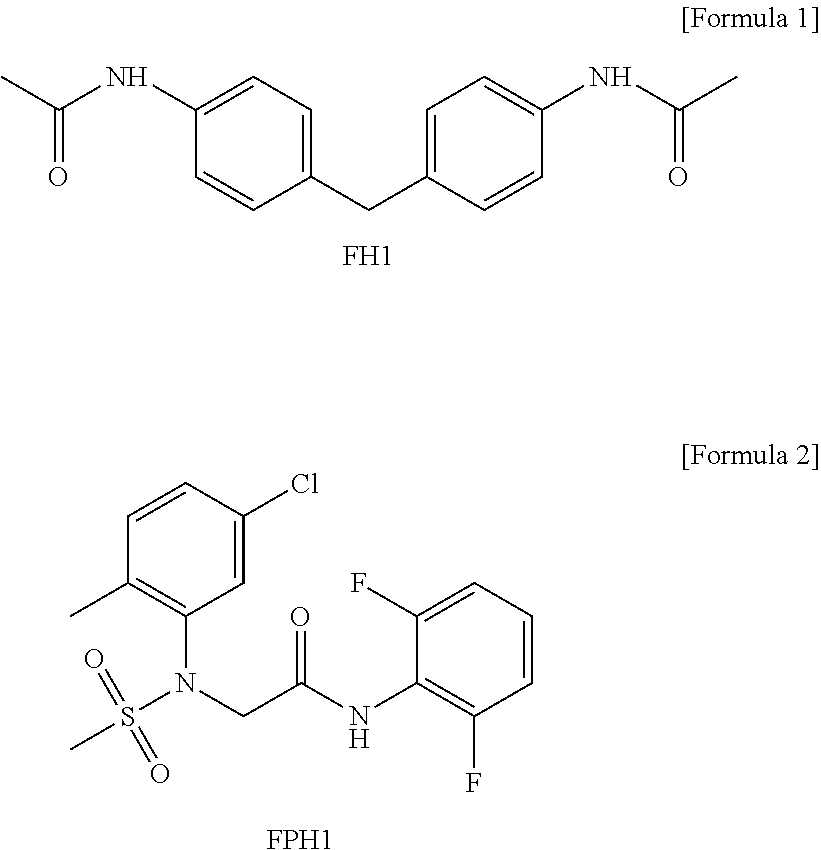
C1(NC(C)=O)=CC=C(CC2=CC=C(NC(C)=O)C=C2)C=C1.F.C1=CC(Cl)=CC(N(CC(NC2=C(F)C=CC=C2F)=O)S(C)(=O)=O)=C1C.[FPH1]
